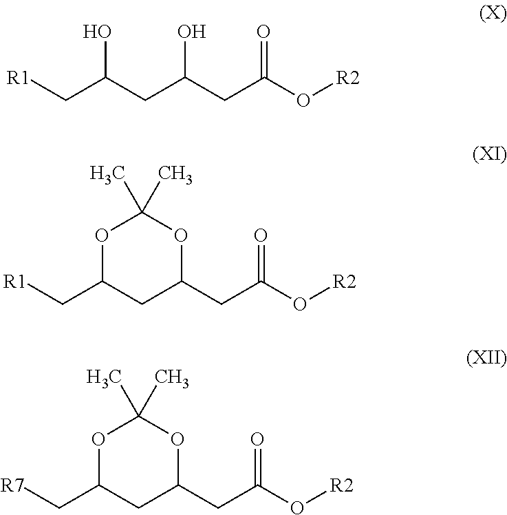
[R1]CC(CC(CC(O[R2])=O)O)O.[R1]CC1CC(CC(O[R2])=O)OC(C)(C)O1.[R7]CC1CC(CC(O[R2])=O)OC(C)(C)O1
